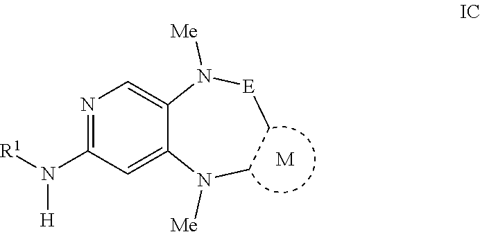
N1=C(N([R1])[H])C=C2C(=C1)N([Me])[E]CCN2[Me].[M]
